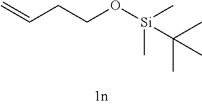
C=CCCO[Si](C)(C)C(C)(C)C
